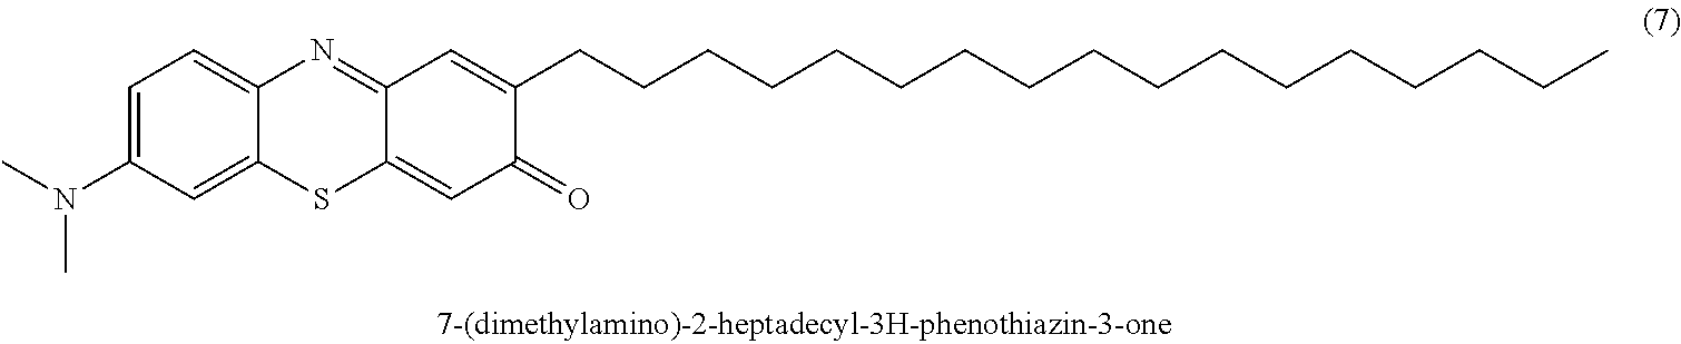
C1=C(N(C)C)C=C2C(=C1)N=C1C(=CC(=O)C(CCCCCCCCCCCCCCCCC)=C1)S2
